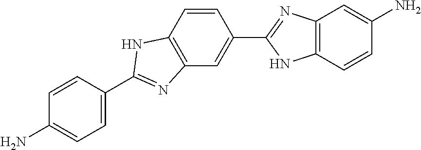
C1=CC(C2=NC3=C(C=CC(C4=NC5=C(N4)C=CC(N)=C5)=C3)N2)=CC=C1N
